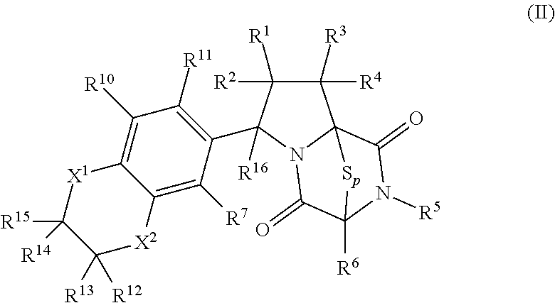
C1([R4])([R3])C([R2])([R1])C(C2=C([R11])C([R10])=C3C(=C2[R7])[X2]C([R13])([R12])C([R15])([R14])[X1]3)([R16])N2C13C(=O)N([R5])C([R6])(C2=O)[Sp]3
